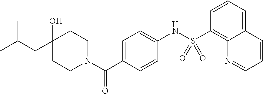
C1(O)(CC(C)C)CCN(C(C2=CC=C(NS(C3=C4C(=CC=C3)C=CC=N4)(=O)=O)C=C2)=O)CC1
